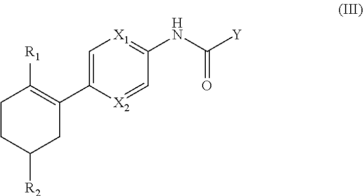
C1([R2])CC(C2=C[X1]=C(NC([Y])=O)C=[X2]2)=C([R1])CC1
